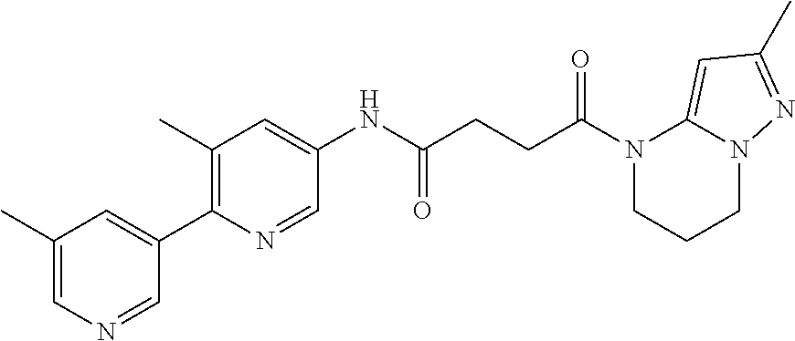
C1(C)=CN=CC(C2=C(C)C=C(NC(CCC(N3CCCN4C3=CC(C)=N4)=O)=O)C=N2)=C1
